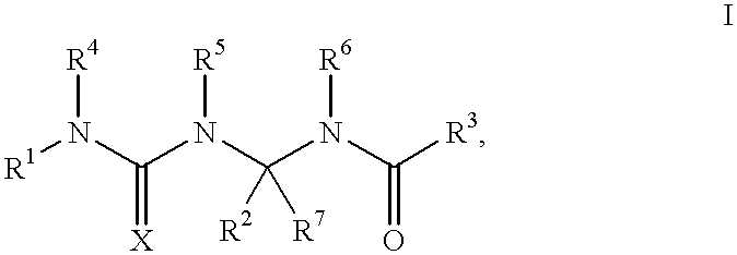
[R1]N(C(N(C(N(C([R3])=O)[R6])([R2])[R7])[R5])=[X])[R4]
